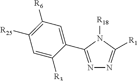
N1=C(C2=CC([R6])=C([R25])C=C2[R3])N([R18])C([R1])=N1
